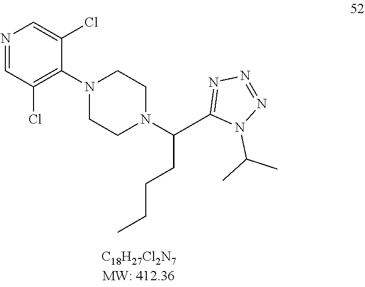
N1(C(C)C)C(C(N2CCN(C3=C(Cl)C=NC=C3Cl)CC2)CCCC)=NN=N1
